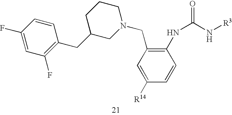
C1C(CC2=C(F)C=C(F)C=C2)CN(CC2=C(NC(N[R3])=O)C=CC([R14])=C2)CC1
